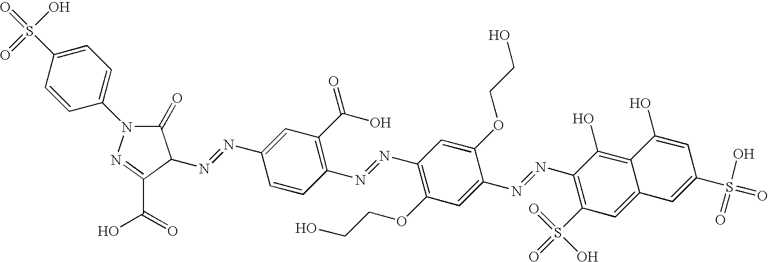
C1=CC(S(=O)(O)=O)=CC=C1N1C(=O)C(N=NC2=CC(C(O)=O)=C(N=NC3=C(OCCO)C=C(N=NC4=C(S(=O)(=O)O)C=C5C(=C4O)C(O)=CC(S(=O)(O)=O)=C5)C(OCCO)=C3)C=C2)C(C(=O)O)=N1
